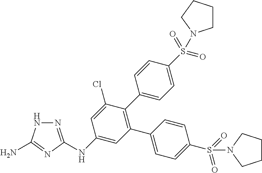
N(C1=CC(C2=CC=C(S(=O)(=O)N3CCCC3)C=C2)=C(C2=CC=C(S(=O)(=O)N3CCCC3)C=C2)C(Cl)=C1)C1=NNC(N)=N1
